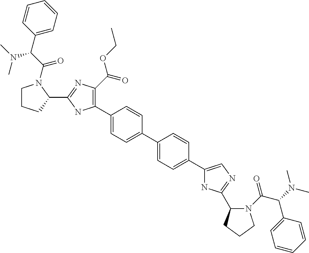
C1(C2=C(C(=O)OCC)N=C(C3CCCN3C(C(C3=CC=CC=C3)N(C)C)=O)N2)=CC=C(C2=CC=C(C3=CN=C(C4N(C(=O)C(C5=CC=CC=C5)N(C)C)CCC4)N3)C=C2)C=C1
